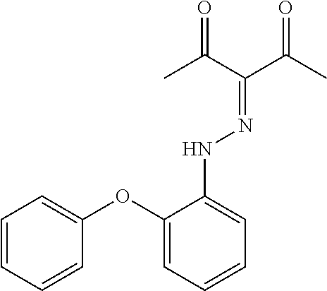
C1(OC2=CC=CC=C2)=CC=CC=C1NN=C(C(C)=O)C(C)=O
